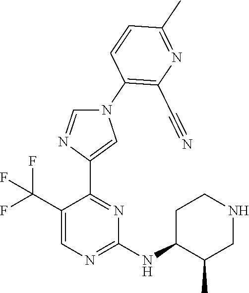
C1C(NC2=NC=C(C(F)(F)F)C(C3=CN(C4=C(C#N)N=C(C)C=C4)C=N3)=N2)C(C)CNC1
